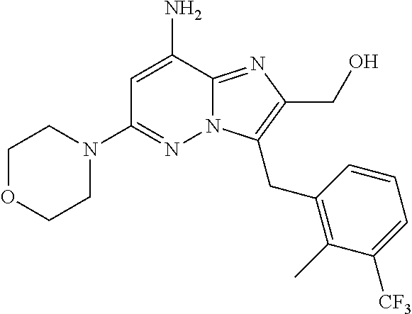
C1OCCN(C2=NN3C(=NC(CO)=C3CC3=C(C)C([CF3])=CC=C3)C(N)=C2)C1
